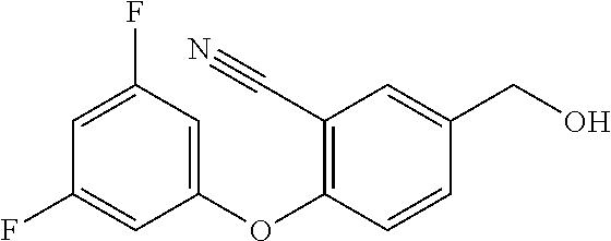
C1(C#N)=C(OC2=CC(F)=CC(F)=C2)C=CC(CO)=C1
